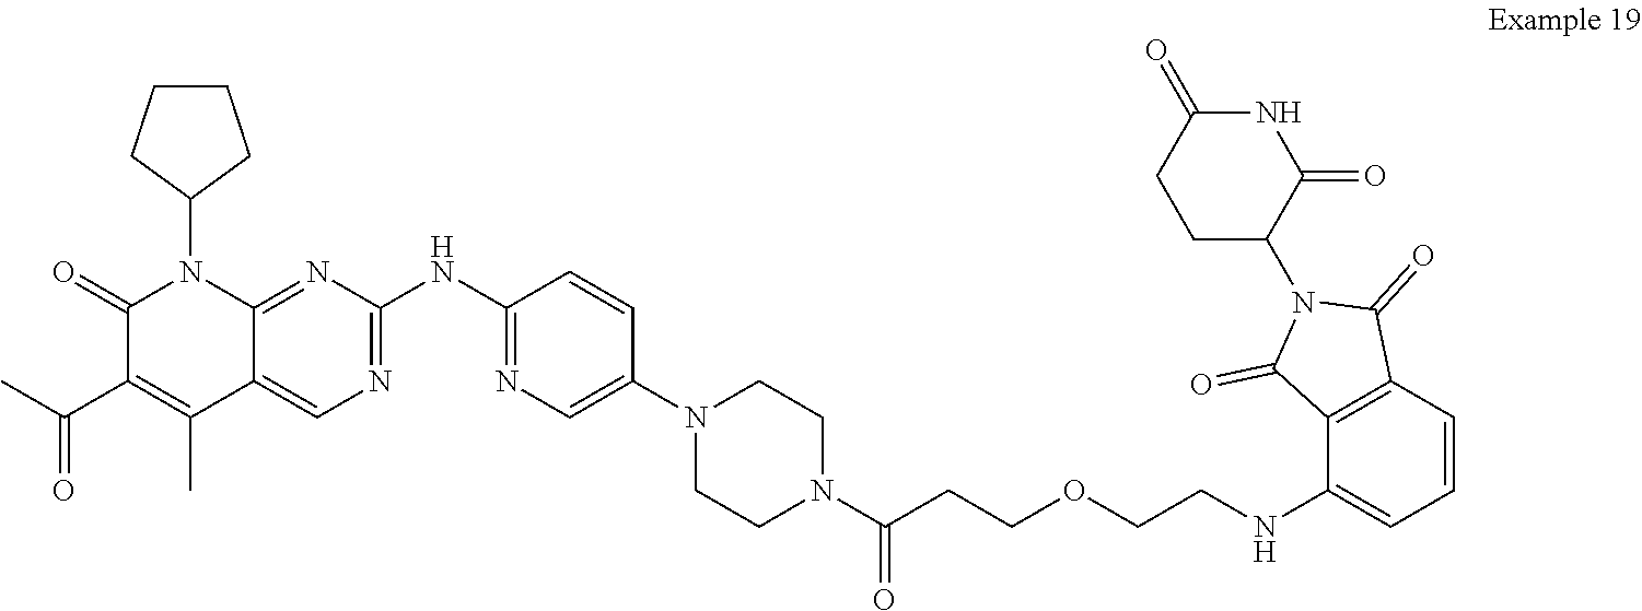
N1(C2=CN=C(NC3=NC=C4C(C)=C(C(=O)C)C(=O)N(C5CCCC5)C4=N3)C=C2)CCN(C(=O)CCOCCNC2=CC=CC3=C2C(=O)N(C2CCC(=O)NC2=O)C3=O)CC1
